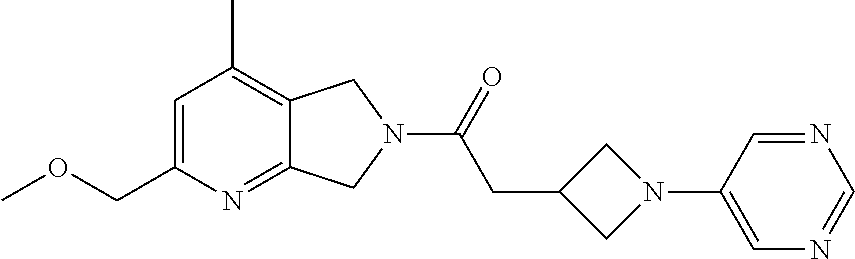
C1=C(COC)N=C2C(=C1C)CN(C(=O)CC1CN(C3=CN=CN=C3)C1)C2
